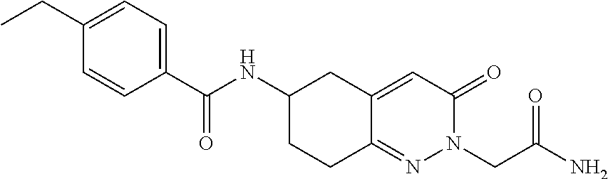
C1(CC)=CC=C(C(NC2CCC3=NN(CC(N)=O)C(=O)C=C3C2)=O)C=C1
